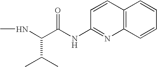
CNC(C(C)C)C(NC1=NC2=C(C=C1)C=CC=C2)=O
